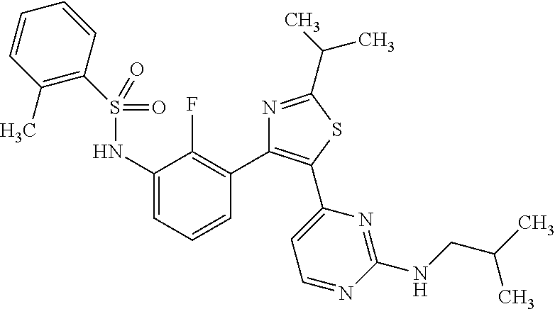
C1(NS(=O)(=O)C2=C(C)C=CC=C2)=CC=CC(C2=C(C3=CC=NC(NCC(C)C)=N3)SC(C(C)C)=N2)=C1F
